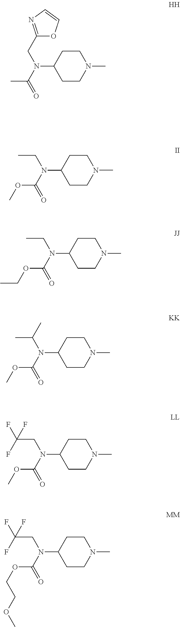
C1CN(C)CCC1N(CC1=NC=CO1)C(=O)C.C1CN(C)CCC1N(CC)C(=O)OC.C1CN(C)CCC1N(CC)C(=O)OCC.C1CN(C)CCC1N(C(C)C)C(=O)OC.C1CN(C)CCC1N(CC(F)(F)F)C(=O)OC.C1CN(C)CCC1N(CC(F)(F)F)C(=O)OCCOC
